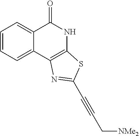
C1=CC=C2C(=C1)C(=O)NC1=C2N=C(C#CC[NMe2])S1
